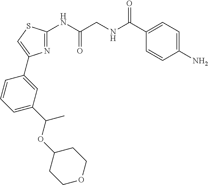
C1=C(N)C=CC(C(NCC(NC2=NC(C3=CC(C(OC4CCOCC4)C)=CC=C3)=CS2)=O)=O)=C1
